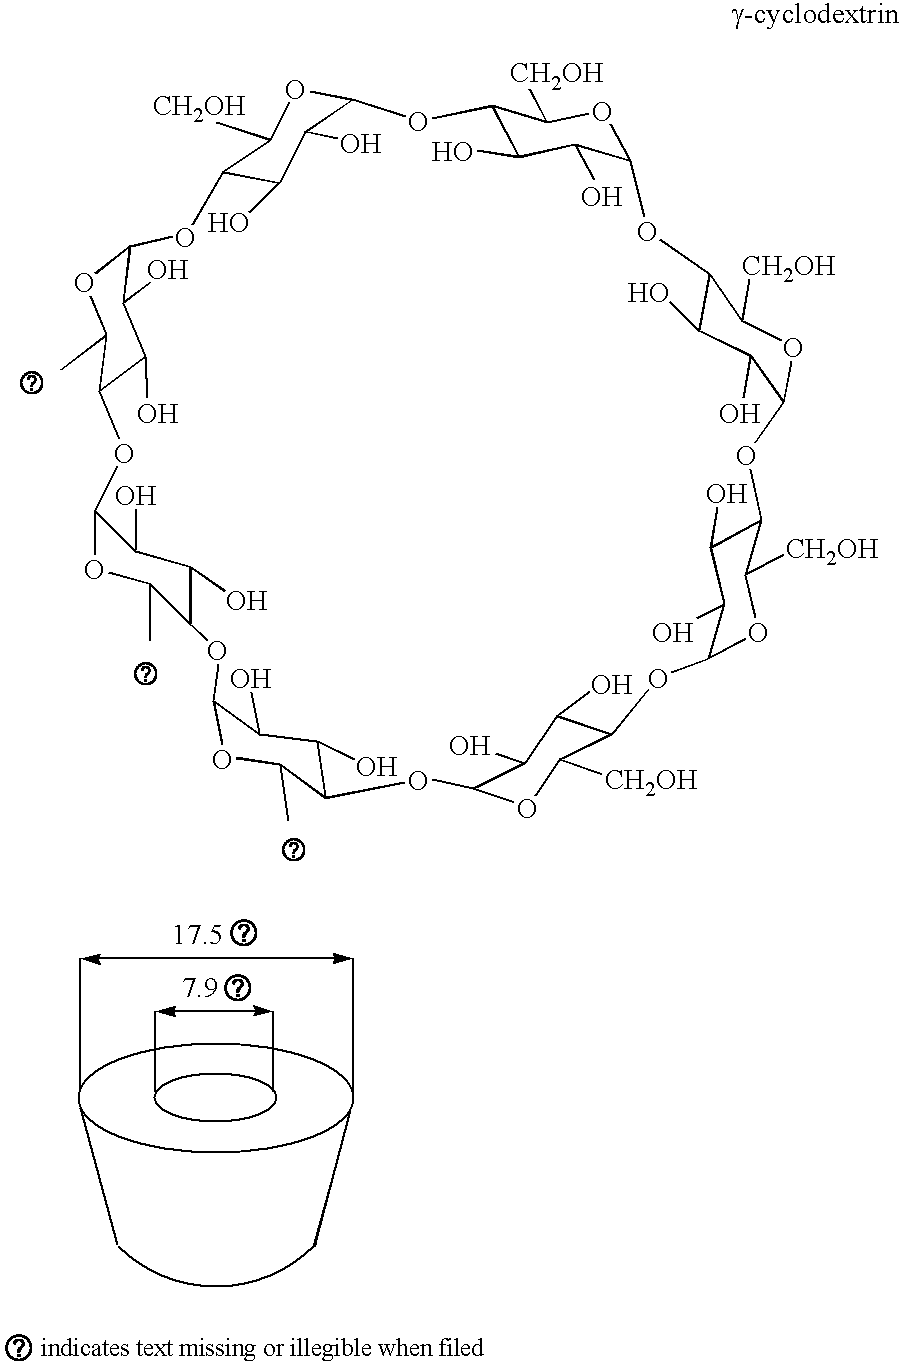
C12C(O)C(O)C(OC1[CH2OH])OC1C(O)C(O)C(OC1[CH2OH])OC1C(O)C(O)C(OC1[CH2OH])OC1C(O)C(O)C(OC1[CH2OH])OC1C(O)C(O)C(OC1C)OC1C(O)C(O)C(OC1C)OC1C(O)C(O)C(OC1C)OC1C(O)C(O)C(O2)OC1[CH2OH]
